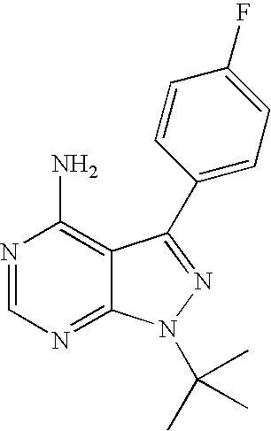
N1=CN=C2C(=C1N)C(C1=CC=C(F)C=C1)=NN2C(C)(C)C
